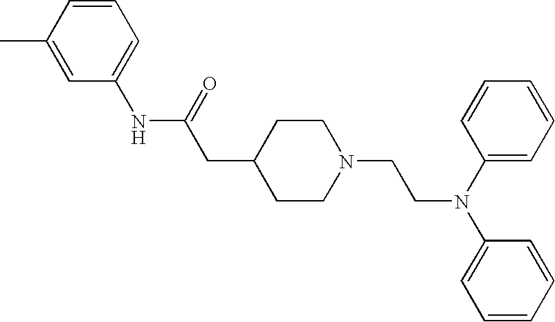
C1(NC(=O)CC2CCN(CCN(C3=CC=CC=C3)C3=CC=CC=C3)CC2)=CC=CC(C)=C1
